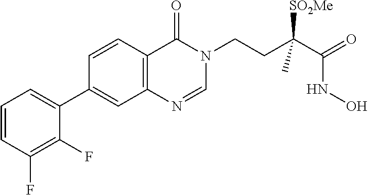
C1=NC2=C(C=CC(C3=CC=CC(F)=C3F)=C2)C(=O)N1CCC(C(=O)NO)([SO2Me])C
